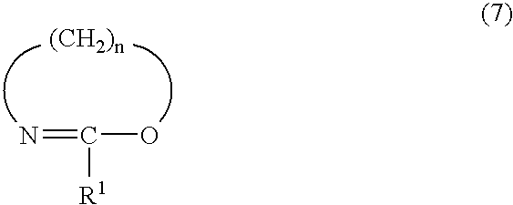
N=C(O)[R1]
